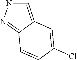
C1=C2C(=NN1)C=CC(Cl)=C2
